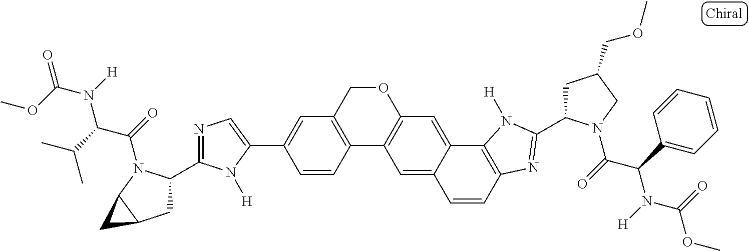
C12=C(COC3=C1C=C1C(=C3)C3=C(C=C1)N=C(C1CC(COC)CN1C(=O)C(C1=CC=CC=C1)N([H])C(=O)OC)N3[H])C=C(C1=CN=C(C3CC4C(N3C(=O)C(C(C)C)N([H])C(OC)=O)C4)N1[H])C=C2
